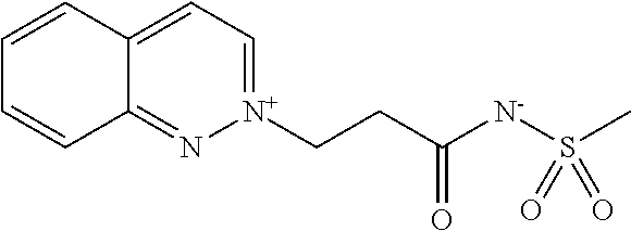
C12=N[N+](CCC([N-]S(C)(=O)=O)=O)=CC=C1C=CC=C2
